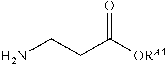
C(CN)C([ORA4])=O
